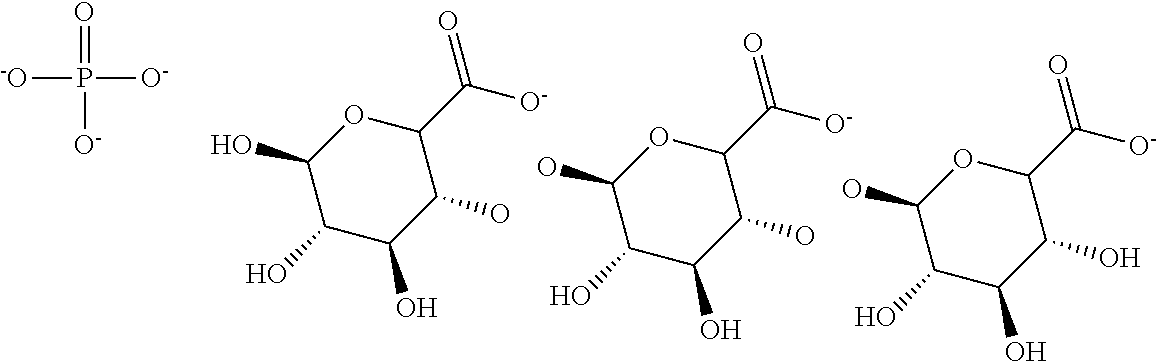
C1(O)C(O)C(O)C(O)C(C(=O)[O-])O1.OC1C(O)C(O)C(O)C(C(=O)[O-])O1.OC1C(O)C(O)C(O)C(C([O-])=O)O1.O=P([O-])([O-])[-O]
